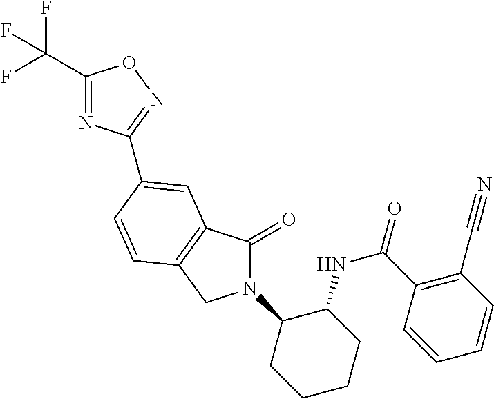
C1(C(F)(F)F)=NC(C2=CC3=C(CN(C4CCCCC4NC(=O)C4=C(C#N)C=CC=C4)C3=O)C=C2)=NO1
